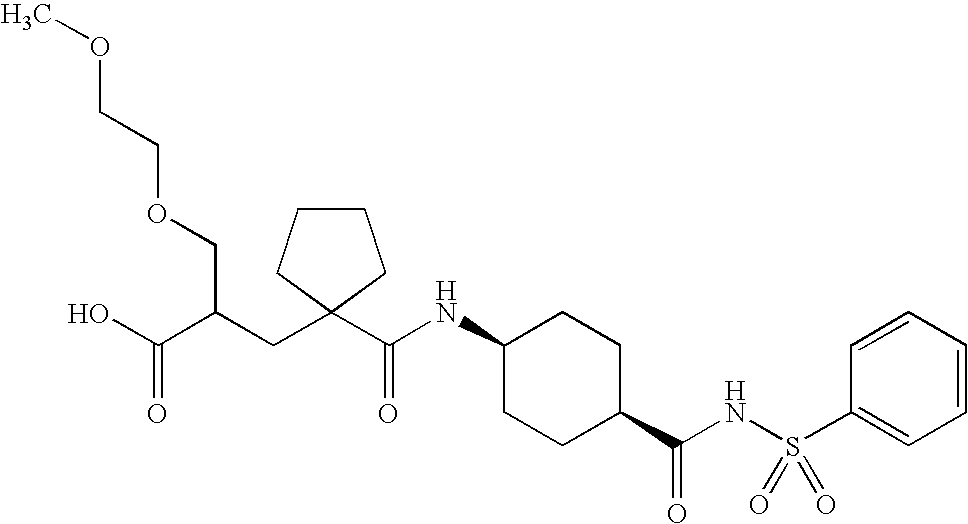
OC(C(CC1(C(NC2CCC(C(NS(C3=CC=CC=C3)(=O)=O)=O)CC2)=O)CCCC1)COCCOC)=O
